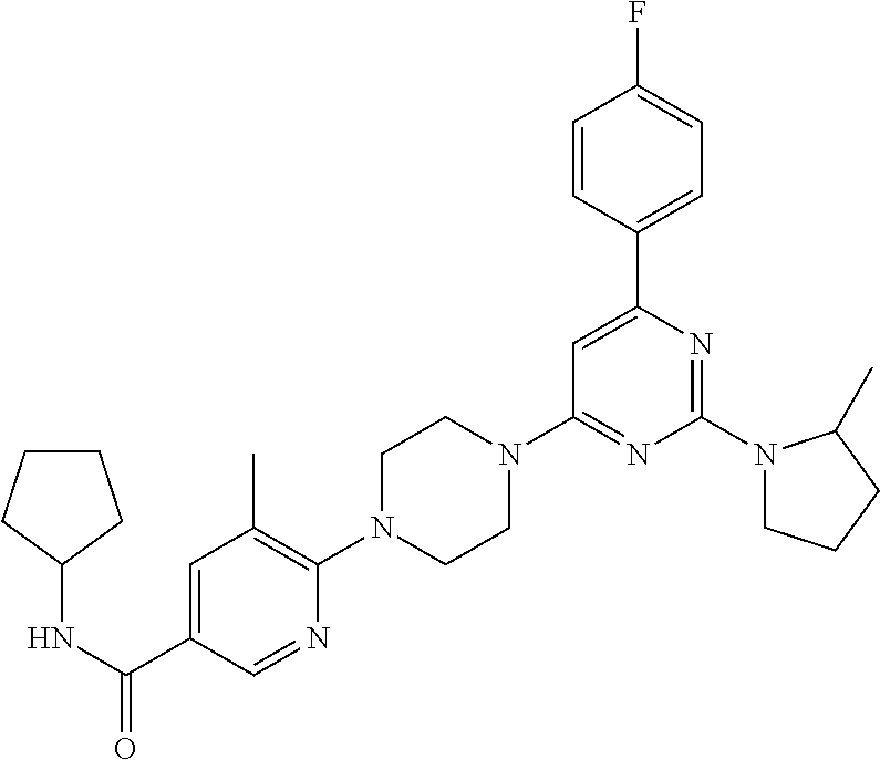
N(C(C1=CC(C)=C(N2CCN(C3=NC(N4CCCC4C)=NC(C4=CC=C(F)C=C4)=C3)CC2)N=C1)=O)C1CCCC1
